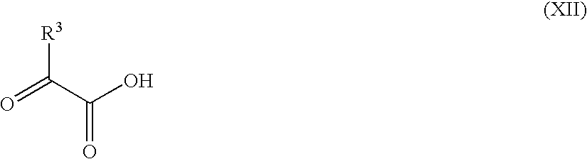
O=C(C(O)=O)[R3]
